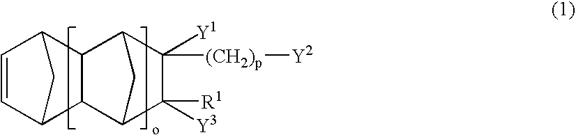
C1=CC2CC1C1C2C2C([Y3])([R1])C([Y1])([(CH2)p][Y2])C1C2
